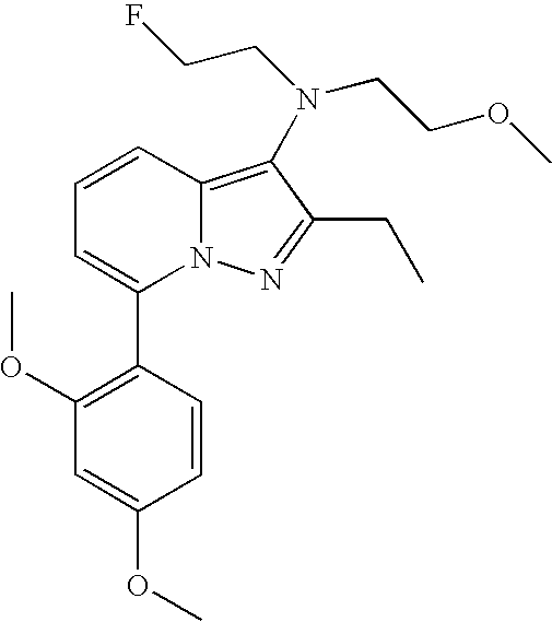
C1(C2=CC=CC3=C(N(CCOC)CCF)C(CC)=NN23)=C(OC)C=C(OC)C=C1
